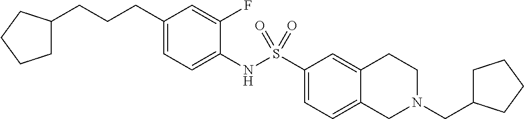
C1(CCCC2CCCC2)=CC=C(NS(C2=CC=C3C(=C2)CCN(CC2CCCC2)C3)(=O)=O)C(F)=C1
